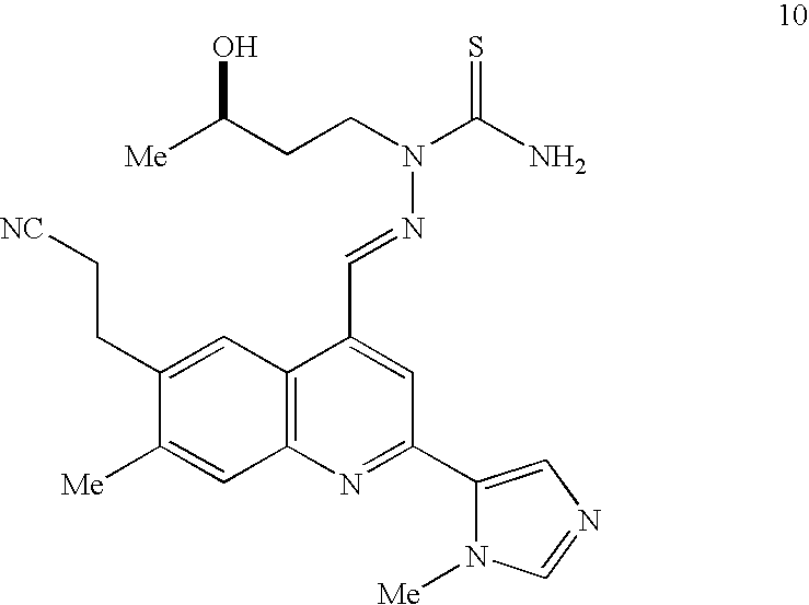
C1(CC[NC])=CC2=C(C=C1[Me])N=C(C1=CN=CN1[Me])C=C2C=NN(C(=S)N)CCC([Me])O
